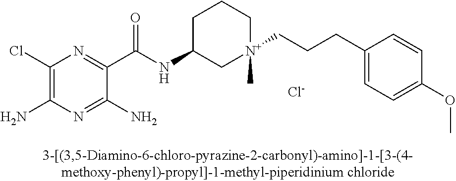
C1(Cl)=C(N)N=C(N)C(C(NC2C[N+](CCCC3=CC=C(OC)C=C3)(C)CCC2)=O)=N1.[Cl-]
